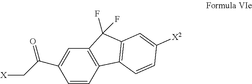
C1=CC2=C(C=C1C(C[X])=O)C(F)(F)C1=C2C=CC([X2])=C1
